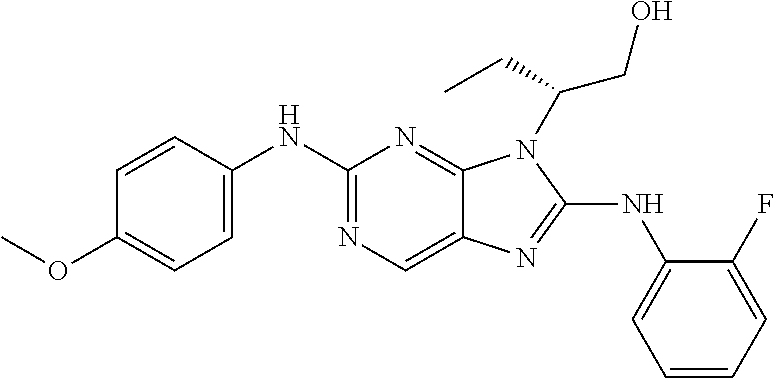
C1(NC2=CC=CC=C2F)=NC2=CN=C(NC3=CC=C(OC)C=C3)N=C2N1C(CO)CC
